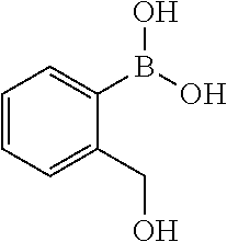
C1=CC=C(CO)C(B(O)O)=C1
